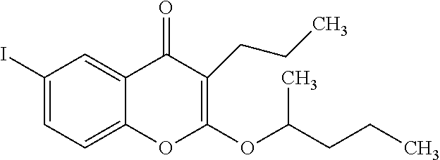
C1(I)=CC=C2C(=C1)C(=O)C(CCC)=C(OC(CCC)C)O2
